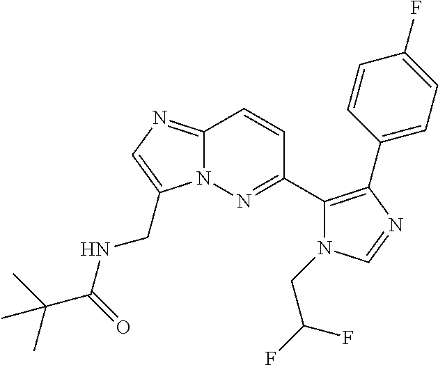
C12=NC=C(CNC(=O)C(C)(C)C)N1N=C(C1=C(C3=CC=C(F)C=C3)N=CN1CC(F)F)C=C2
